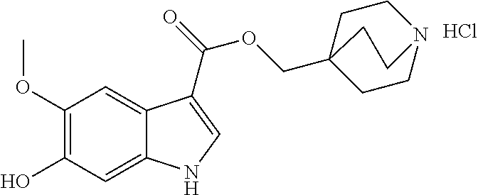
C1(OC)=C(O)C=C2C(=C1)C(C(=O)OCC13CCN(CC1)CC3)=CN2.Cl
